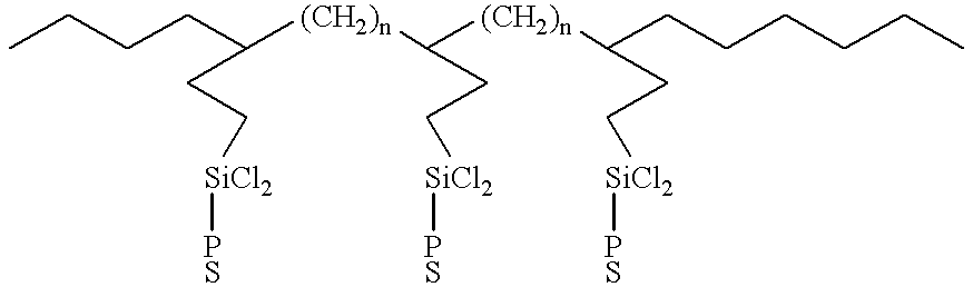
CCCCC([(CH2)n]C([(CH2)n]C(CCCCCC)CC[SiCl2][PS])CC[SiCl2][PS])CC[SiCl2][PS]
